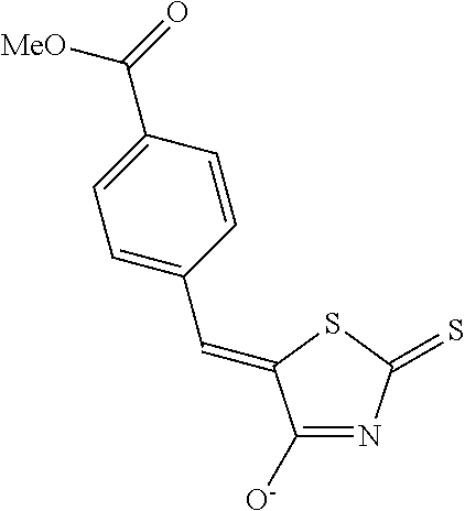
C1([O-])=NC(=S)SC1=CC1=CC=C(C([MeO])=O)C=C1
